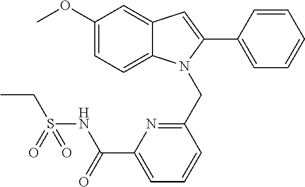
C1(OC)=CC=C2C(=C1)C=C(C1=CC=CC=C1)N2CC1=NC(C(=O)NS(CC)(=O)=O)=CC=C1
